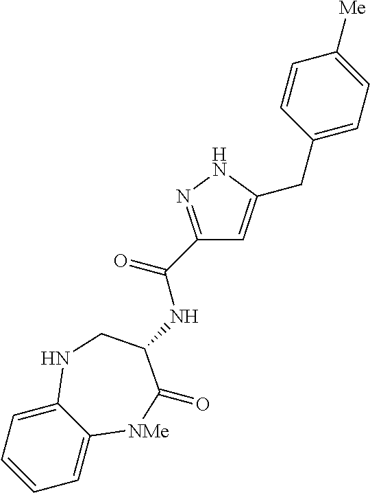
C1=C2C(=CC=C1)NCC(NC(C1=NNC(CC3=CC=C([Me])C=C3)=C1)=O)C(=O)[NMe]2
